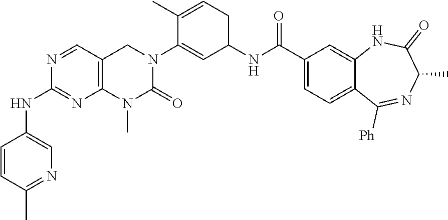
C1=CC(C)=NC=C1NC1=NC2=C(C=N1)CN(C1=CC(NC(C3=CC=C4C(=C3)NC(=O)C(C)N=C4[Ph])=O)CC=C1C)C(=O)N2C
